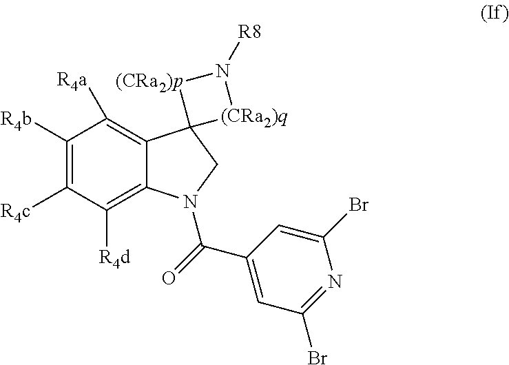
C12=C([R4a])C([R4b])=C([R4c])C([R4d])=C1N(C(C1=CC(Br)=NC(Br)=C1)=O)CC21[(CRa2)p]N([R8])[(CRa2)q]1
